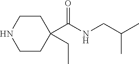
C1CC(CC)(C(NCC(C)C)=O)CCN1
